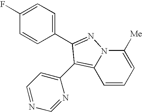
C1=CC=C([Me])N2C1=C(C1=CC=NC=N1)C(C1=CC=C(F)C=C1)=N2
